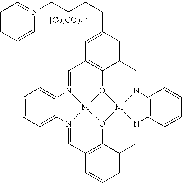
C1=N2[M]34O5C6=C1C=C(CCCCN1=CC=CC=C1)C=C6C=N1[M]56O3C3=C(C=N4C4=CC=CC=C24)C=CC=C3C=N6C2=C1C=CC=C2.[[Co(CO)4]-]
